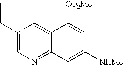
C1(CC)=CN=C2C(=C1)C([CO2Me])=CC([NHMe])=C2
